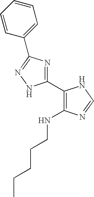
C1(C2=NC(C3=CC=CC=C3)=NN2)=C(NCCCCC)N=CN1
